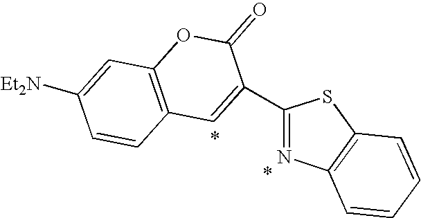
C1(C2=CC3=C(OC2=O)C=C([Et2N])C=C3)=NC2=C(S1)C=CC=C2
